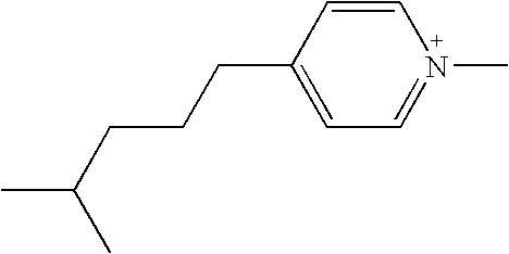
C1=CC(CCCC(C)C)=CC=N1C
